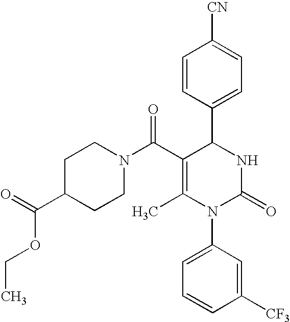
C1=CC(C2C(C(=O)N3CCC(C(=O)OCC)CC3)=C(C)N(C3=CC=CC([CF3])=C3)C(=O)N2)=CC=C1[CN]
